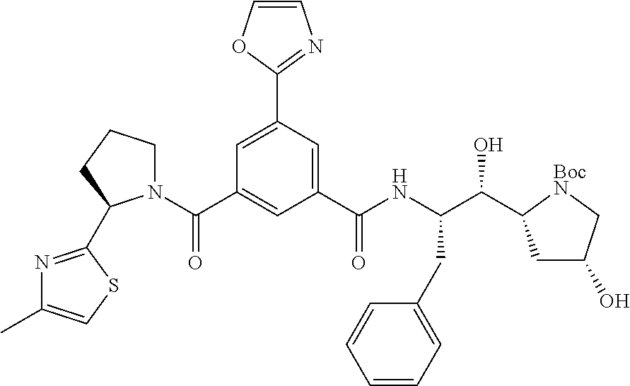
C1=C(C2=NC=CO2)C=C(C(NC(C(O)C2CC(O)C[BocN]2)CC2=CC=CC=C2)=O)C=C1C(=O)N1CCCC1C1=NC(C)=CS1
